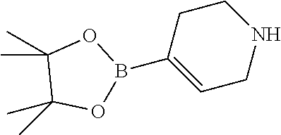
CC1(C)C(C)(C)OB(C2=CCNCC2)O1
